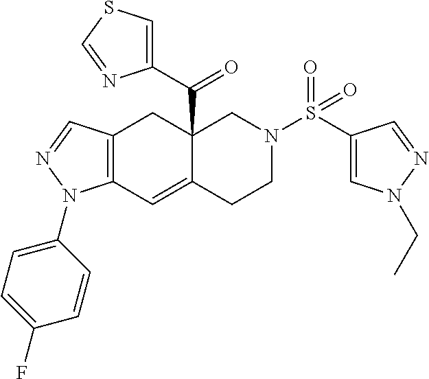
C1(C(=O)C23C(=CC4=C(C2)C=NN4C2=CC=C(F)C=C2)CCN(S(=O)(=O)C2=CN(CC)N=C2)C3)=CSC=N1
